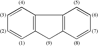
C12=C(C=CC=C1)C1=C(C2)C=CC=C1
